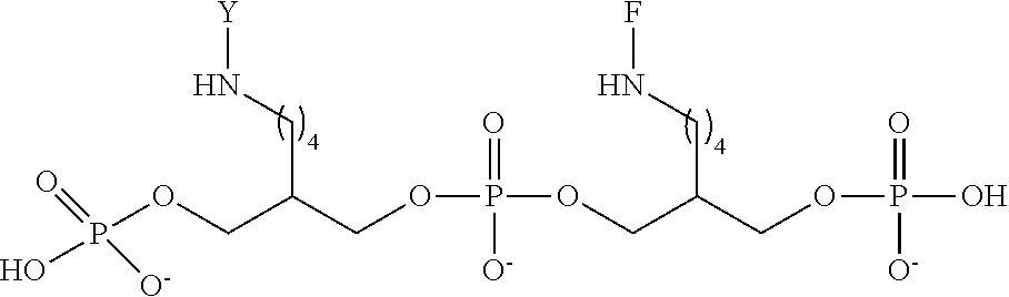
[Y]NCC(COP(=O)([O-])O)COP(=O)([O-])OCC(CNF)COP(=O)([O-])O
